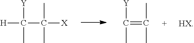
[H]C(C([X])(C)C)([Y])C.C(=C(C)C)([Y])C
